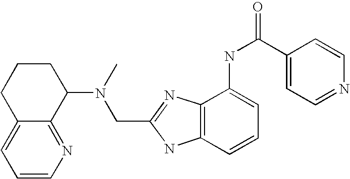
C1=CN=C2C(=C1)CCCC2N(CC1=NC2=C(N1)C=CC=C2NC(=O)C1=CC=NC=C1)C
